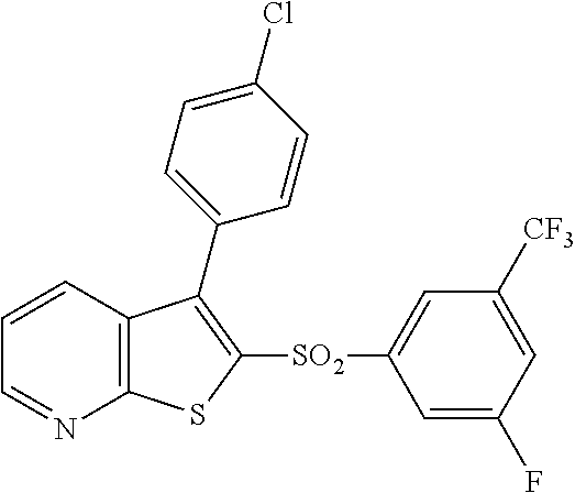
C1=CC2=C(N=C1)SC([SO2]C1=CC([CF3])=CC(F)=C1)=C2C1=CC=C(Cl)C=C1
